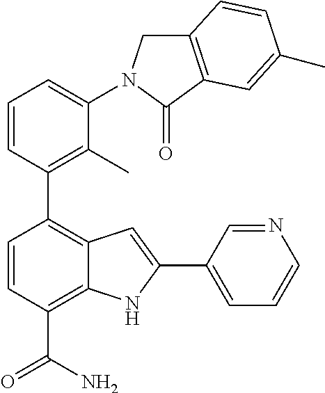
C1=CC(C2=C3C(=C(C(N)=O)C=C2)NC(C2=CC=CN=C2)=C3)=C(C)C(N2CC3=C(C2=O)C=C(C)C=C3)=C1
